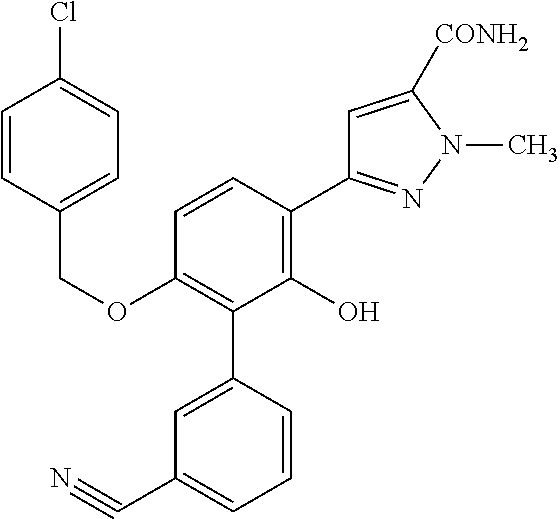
O(C1=C(C2=CC(C#N)=CC=C2)C(O)=C(C2=NN(C)C([CONH2])=C2)C=C1)CC1=CC=C(Cl)C=C1
